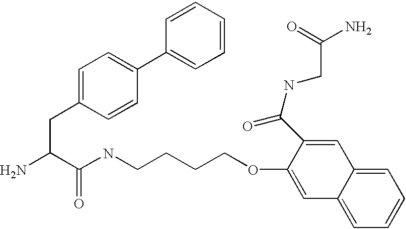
NC(C(NCCCCOC1=CC2=CC=CC=C2C=C1C(NCC(=O)N)=O)=O)CC1=CC=C(C2=CC=CC=C2)C=C1
